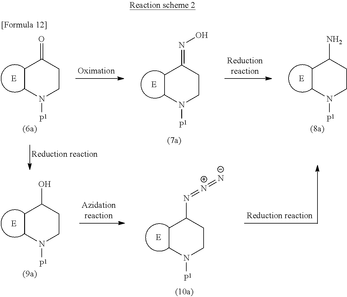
C1CN([P1])CCC1=O.C1CN([P1])CCC1=NO.C1CN([P1])CCC1N.C1CN([P1])CCC1O.C1CN([P1])CCC1N=[N+]=[N-]
